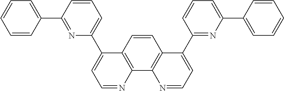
C12=C(C=CC3=C1N=CC=C3C1=NC(C3=CC=CC=C3)=CC=C1)C(C1=CC=CC(C3=CC=CC=C3)=N1)=CC=N2
